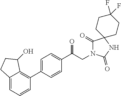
C1(C(CN2C(=O)C3(NC2=O)CCC(F)(F)CC3)=O)=CC=C(C2=C3C(=CC=C2)CCC3O)C=C1
